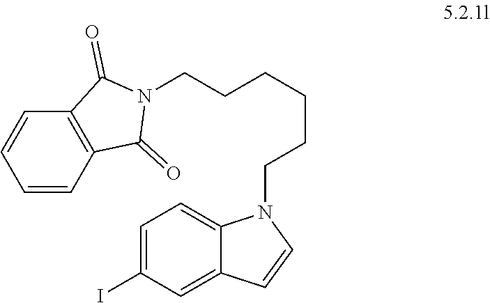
C1=CC2=C(C=C1)C(=O)N(CCCCCCN1C3=CC=C(I)C=C3C=C1)C2=O
